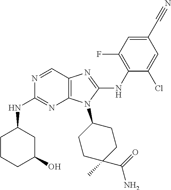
N1=CC2=C(N=C1NC1CCCC(O)C1)N(C1CCC(C)(C(=O)N)CC1)C(NC1=C(F)C=C(C#N)C=C1Cl)=N2
